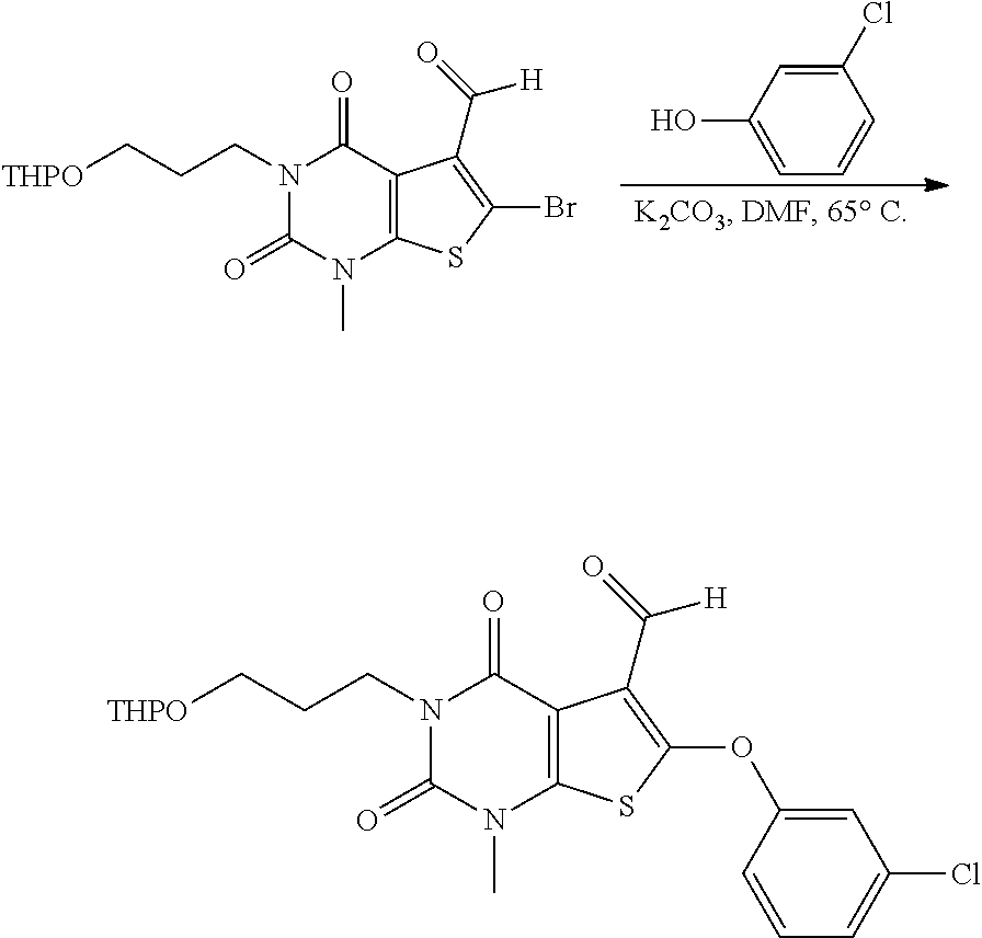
C1(Cl)=CC(O)=CC=C1.N1(CCC[THPO])C(=O)N(C)C2=C(C1=O)C(C(=O)[H])=C(Br)S2.N1(CCC[THPO])C(=O)N(C)C2=C(C1=O)C(C(=O)[H])=C(OC1=CC(Cl)=CC=C1)S2
